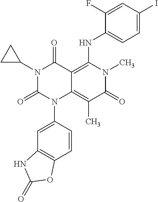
C1=CC(N2C3=C(C)C(=O)N(C)C(NC4=CC=C(I)C=C4F)=C3C(=O)N(C3CC3)C2=O)=CC2=C1OC(=O)N2
